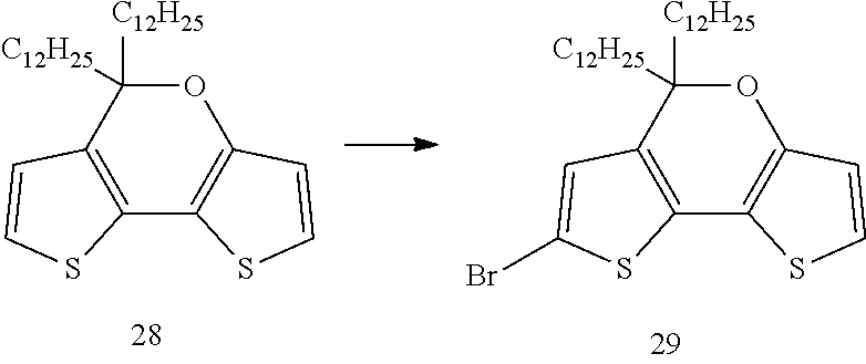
C12=C(C([C12H25])([C12H25])OC3=C1SC=C3)C=C(Br)S2.C12=C(C([C12H25])([C12H25])OC3=C1SC=C3)C=CS2
